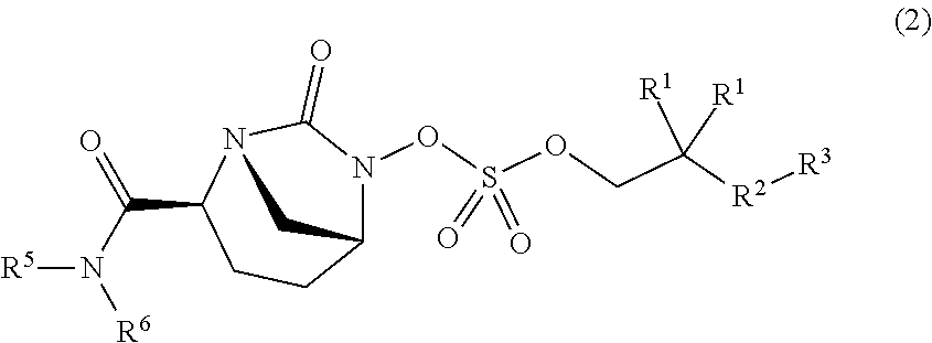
[R5]N(C(=O)C1N2C(=O)N(OS(OCC([R2][R3])([R1])[R1])(=O)=O)C(CC1)C2)[R6]
